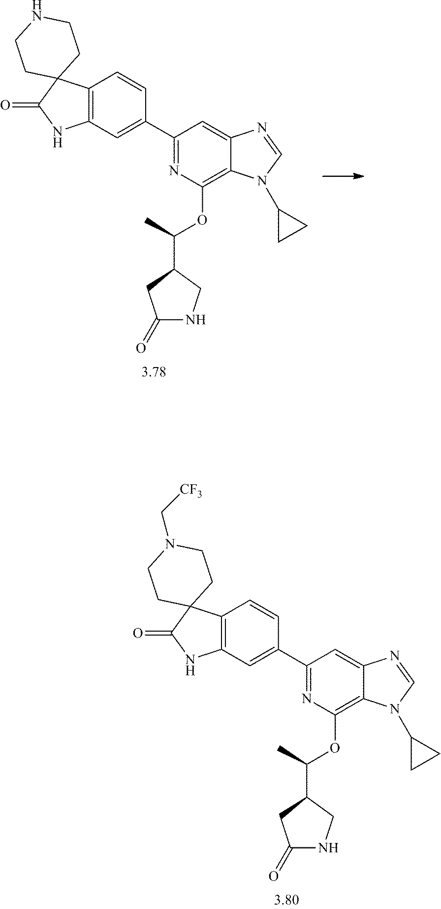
N1=C(C2=CC3=C(C=C2)C2(C(=O)N3)CCNCC2)C=C2C(=C1OC(C1CC(=O)NC1)C)N(C1CC1)C=N2.N1=C(C2=CC3=C(C=C2)C2(C(=O)N3)CCN(C[CF3])CC2)C=C2C(=C1OC(C1CC(=O)NC1)C)N(C1CC1)C=N2
